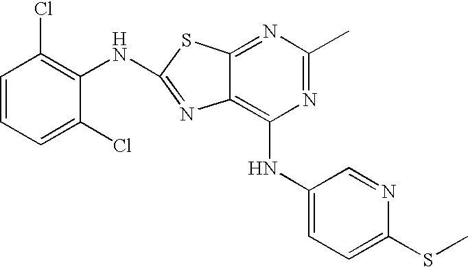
N1=C(C)N=C2C(=C1NC1=CC=C(SC)N=C1)N=C(NC1=C(Cl)C=CC=C1Cl)S2
